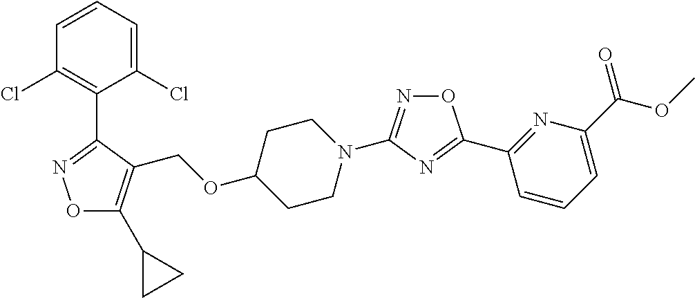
O1C(C2CC2)=C(COC2CCN(C3=NOC(C4=NC(C(=O)OC)=CC=C4)=N3)CC2)C(C2=C(Cl)C=CC=C2Cl)=N1
